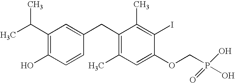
CC(C1=C(O)C=CC(CC2=C(C)C=C(OCP(O)(O)=O)C(I)=C2C)=C1)C
